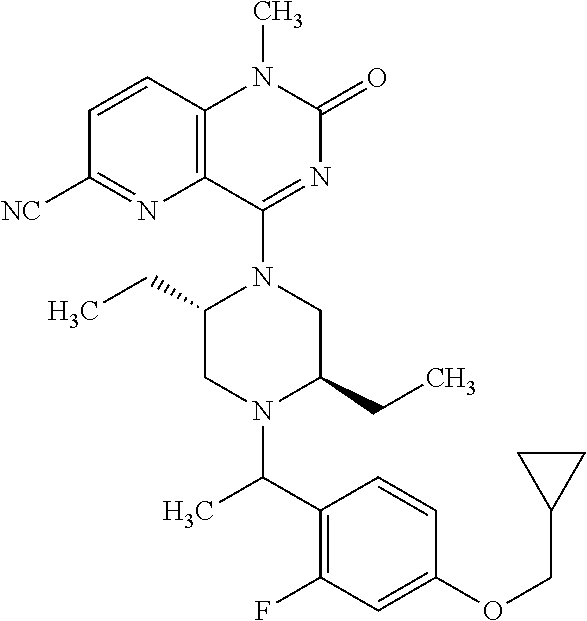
C1=CC2=C(N=C1[NC])C(N1CC(CC)N(C(C3=C(F)C=C(OCC4CC4)C=C3)C)CC1CC)=NC(=O)N2C
